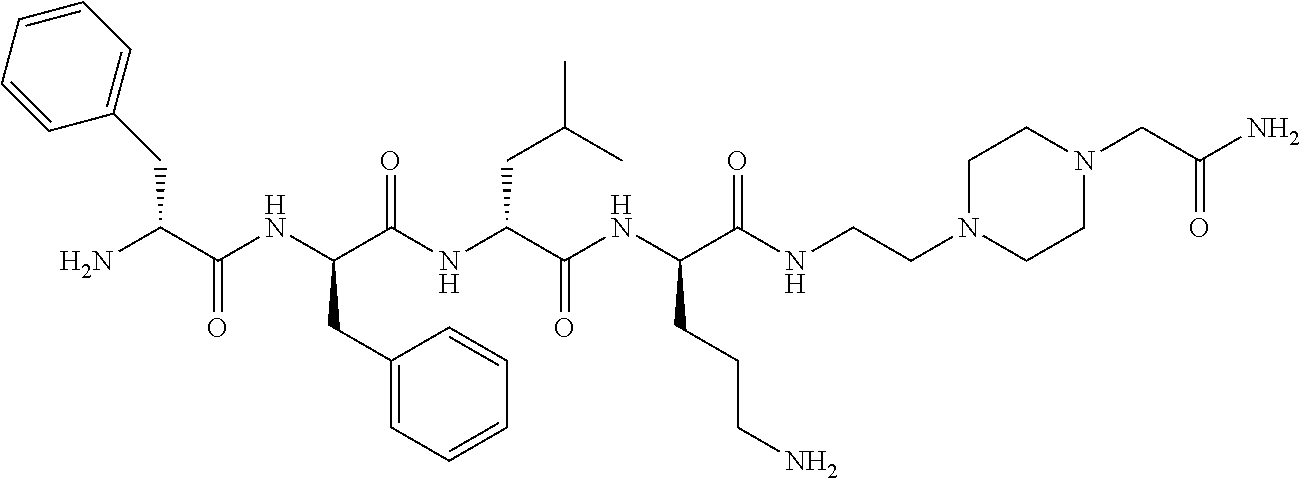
C(C(N)C(NC(C(NC(C(NC(C(NCCN1CCN(CC(N)=O)CC1)=O)CCCN)=O)CC(C)C)=O)CC1=CC=CC=C1)=O)C1=CC=CC=C1
